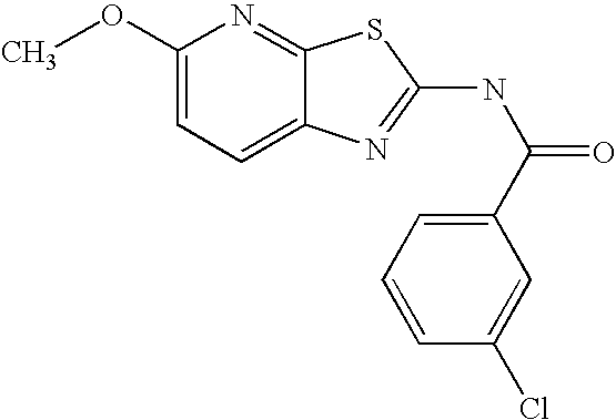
C1(OC)=CC=C2C(=N1)SC(NC(=O)C1=CC=CC(Cl)=C1)=N2
